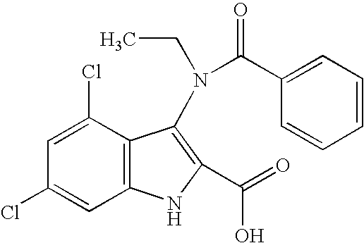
C1(Cl)=CC2=C(C(Cl)=C1)C(N(C(C1=CC=CC=C1)=O)CC)=C(C(O)=O)N2
